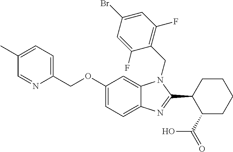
C1(COC2=CC=C3C(=C2)N(CC2=C(F)C=C(Br)C=C2F)C(C2C(C(=O)O)CCCC2)=N3)=CC=C(C)C=N1
